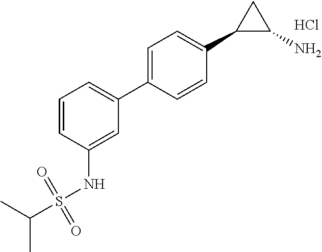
C1=CC(NS(C(C)C)(=O)=O)=CC(C2=CC=C(C3C(N)C3)C=C2)=C1.Cl
